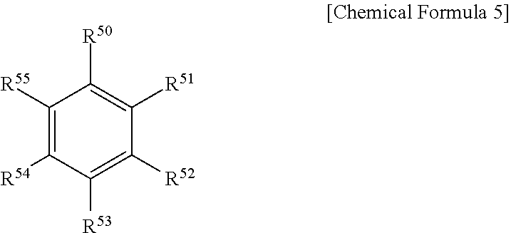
C1([R51])=C([R50])C([R55])=C([R54])C([R53])=C1[R52]
